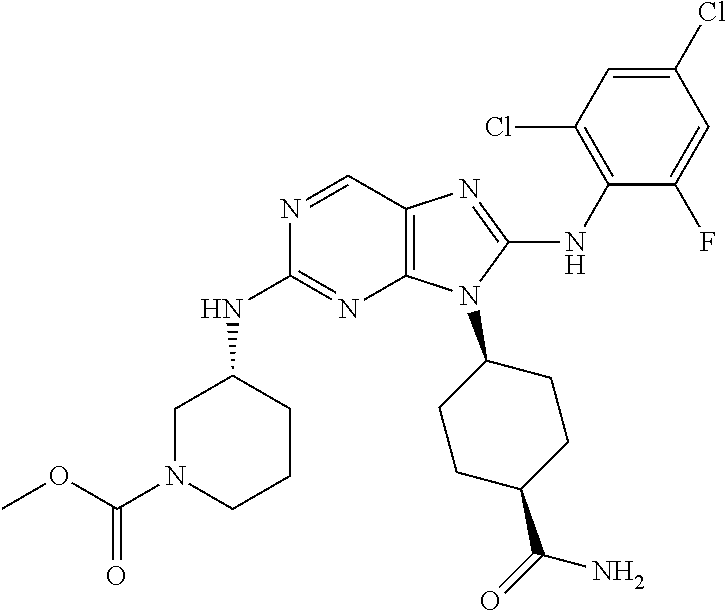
N1=CC2=C(N=C1NC1CN(C(OC)=O)CCC1)N(C1CCC(C(=O)N)CC1)C(NC1=C(Cl)C=C(Cl)C=C1F)=N2
